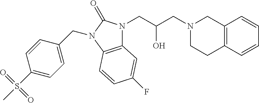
N1(CC(CN2CCC3=C(C2)C=CC=C3)O)C2=C(N(CC3=CC=C(S(C)(=O)=O)C=C3)C1=O)C=CC(F)=C2
